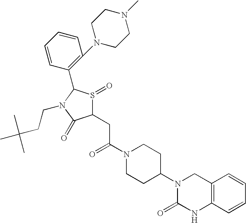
C12=C(C=CC=C1)NC(=O)N(C1CCN(C(=O)CC3S(=O)C(C4=C(N5CCN(C)CC5)C=CC=C4)N(CCC(C)(C)C)C3=O)CC1)C2
